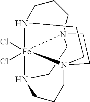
C1CN2[Fe]34(Cl)(Cl)N5CCCN13CCN4(CCC2)CC5
